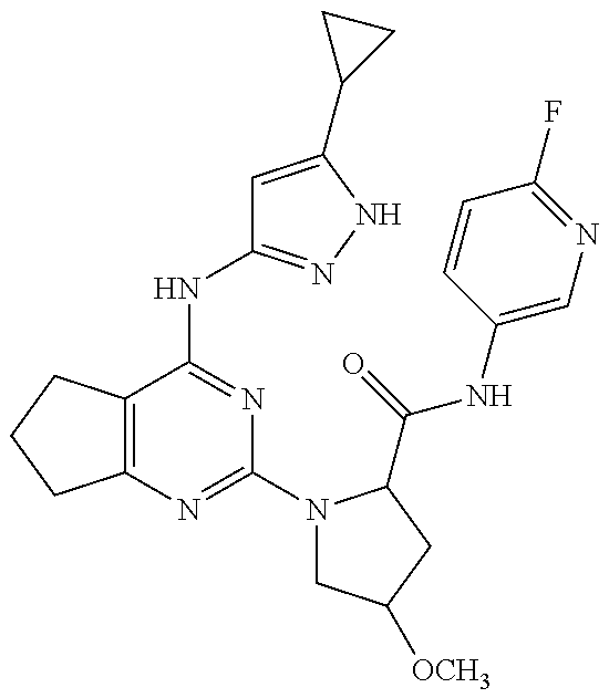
C12=C(C(NC3=NNC(C4CC4)=C3)=NC(N3CC([OCH3])CC3C(=O)NC3=CN=C(F)C=C3)=N1)CCC2
